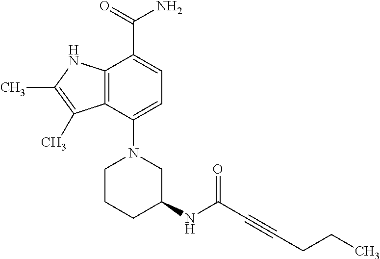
C1(N2CC(NC(=O)C#CCCC)CCC2)=CC=C(C(=O)N)C2=C1C(C)=C(C)N2
